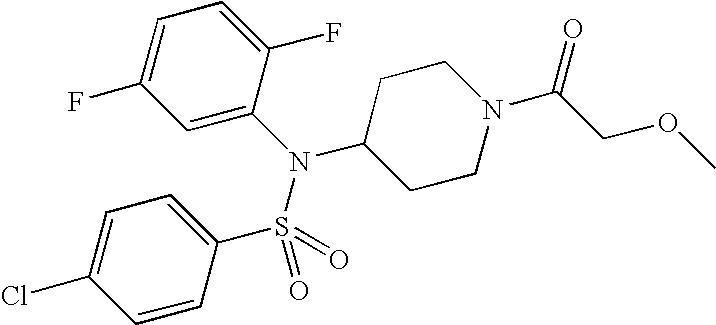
C1=C(N(S(=O)(C2=CC=C(Cl)C=C2)=O)C2CCN(C(=O)COC)CC2)C(F)=CC=C1F
